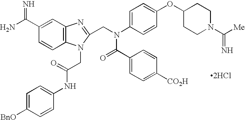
C12=C(C=C(C(N)=N)C=C1)N=C(CN(C1=CC=C(OC3CCN(C([Me])=N)CC3)C=C1)C(C1=CC=C([CO2H])C=C1)=O)N2CC(NC1=CC=C([BnO])C=C1)=O.[2HCl]
